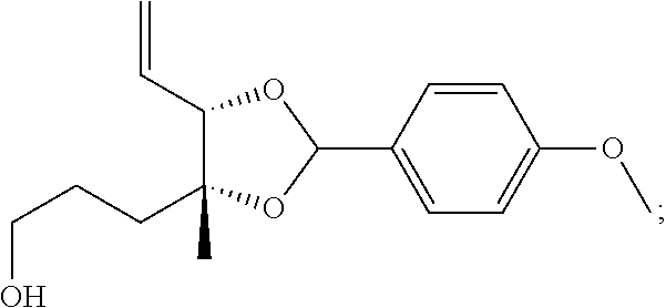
C1=C(C2OC(C=C)C(CCCO)(C)O2)C=CC(OC)=C1
